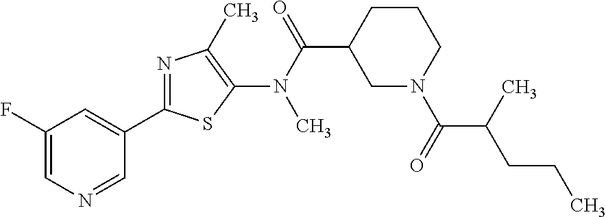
C1(C2=NC(C)=C(N(C(=O)C3CN(C(C(CCC)C)=O)CCC3)C)S2)=CC(F)=CN=C1
